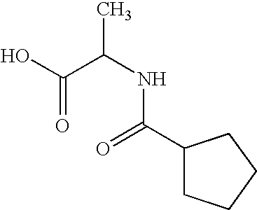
OC(C(NC(=O)C1CCCC1)C)=O
